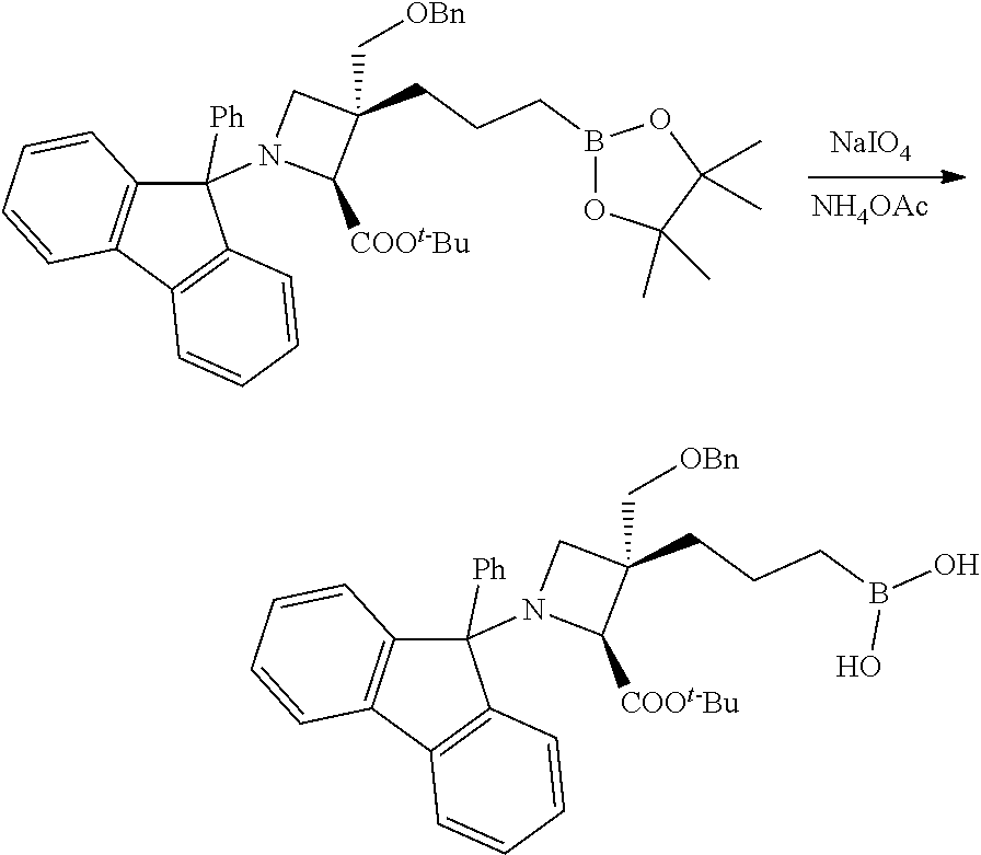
B(CCCC1(C[OBn])CN(C2([Ph])C3=C(C4=C2C=CC=C4)C=CC=C3)C1[COOt-Bu])(O)O.B1(CCCC2(C[OBn])CN(C3([Ph])C4=C(C5=C3C=CC=C5)C=CC=C4)C2[COOt-Bu])OC(C)(C)C(C)(C)O1.[NaIO4].[NH4OAc]
